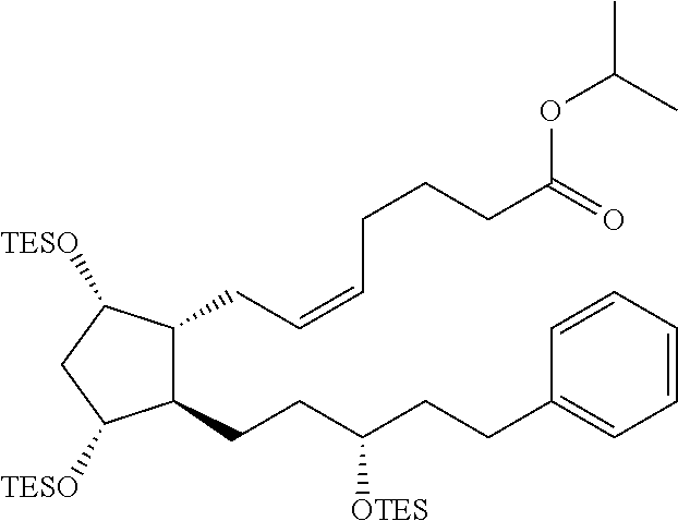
C1(CCC(CCC2=CC=CC=C2)[OTES])C(CC=CCCCC(=O)OC(C)C)C([TESO])CC1[TESO]
